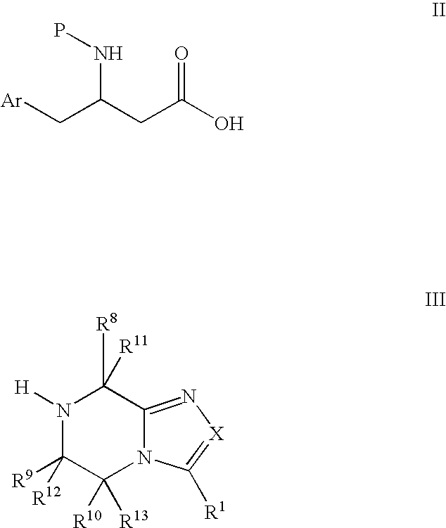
[H]N1C([R9])([R12])C([R10])([R13])N2C(=N[X]=C2[R1])C1([R8])[R11].[Ar]CC(CC(O)=O)NP
